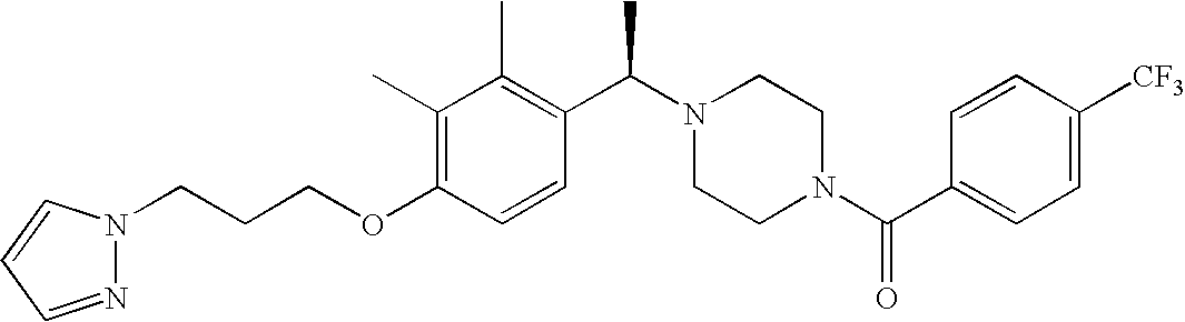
C(OC1=C(C)C(C)=C(C(N2CCN(C(C3=CC=C([CF3])C=C3)=O)CC2)C)C=C1)CCN1N=CC=C1
